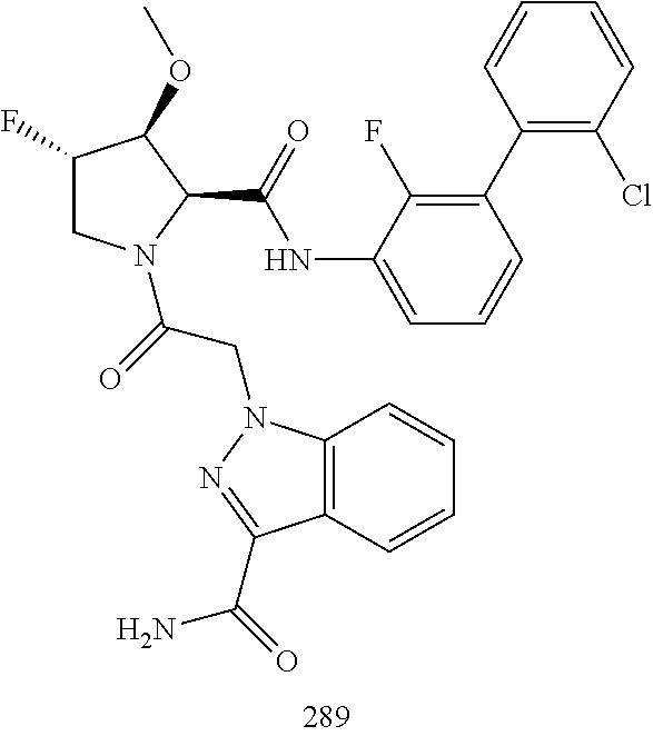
C1(F)CN(C(CN2C3=C(C=CC=C3)C(C(=O)N)=N2)=O)C(C(NC2=CC=CC(C3=C(Cl)C=CC=C3)=C2F)=O)C1OC
